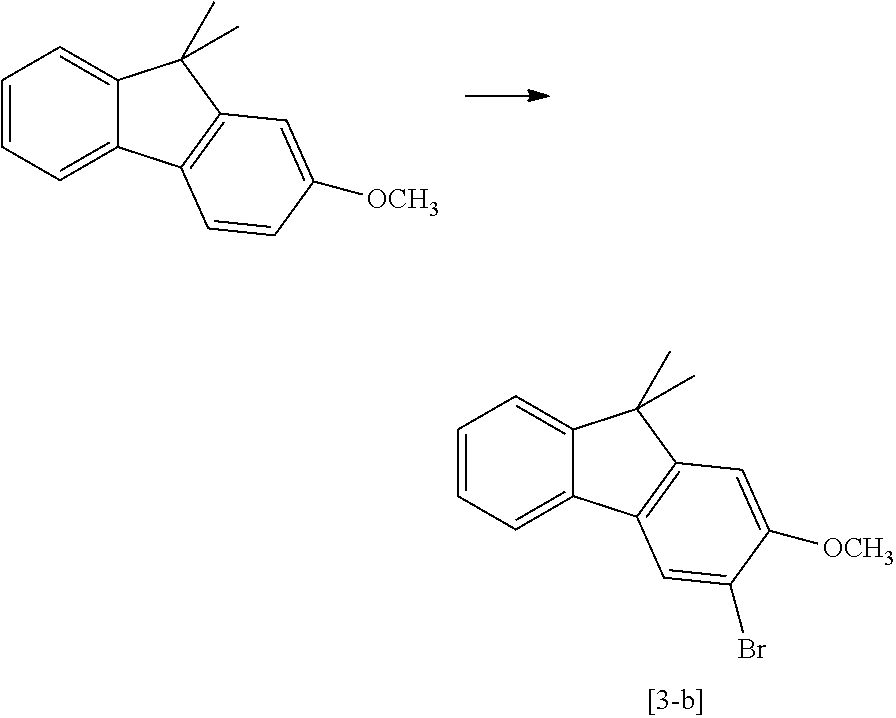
C1=CC=C2C(=C1)C(C)(C)C1=C2C=CC([OCH3])=C1.C1=CC=C2C(=C1)C(C)(C)C1=C2C=C(Br)C([OCH3])=C1
